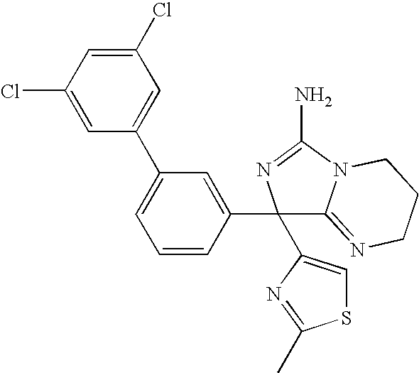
C1(Cl)=CC(Cl)=CC(C2=CC=CC(C3(C4=CSC(C)=N4)C4=NCCCN4C(N)=N3)=C2)=C1
